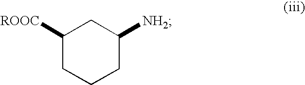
C1CCC([NH2])CC1[ROOC]
